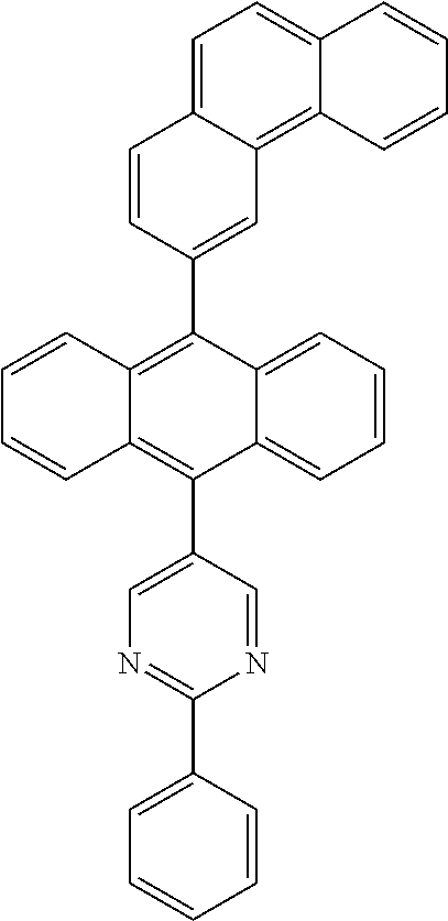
C1(C2=C3C(=C(C4=CN=C(C5=CC=CC=C5)N=C4)C4=CC=CC=C24)C=CC=C3)=CC2=C3C(=CC=C2C=C1)C=CC=C3
